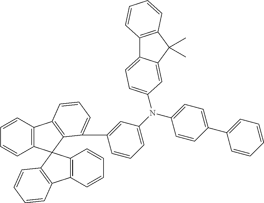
C12=C(C3(C4=C1C=CC=C4C1=CC(N(C4=CC=C(C5=CC=CC=C5)C=C4)C4=CC=C5C6=C(C(C)(C)C5=C4)C=CC=C6)=CC=C1)C1=C(C4=C3C=CC=C4)C=CC=C1)C=CC=C2
